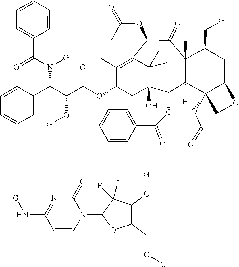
C(=O)(OC12C(CC(C[G])C3(C)C(=O)C(OC(=O)C)C4=C(C)C(OC(C(O[G])C(N(C(C5=CC=CC=C5)=O)[G])C5=CC=CC=C5)=O)CC(O)(C4(C)C)C(OC(C4=CC=CC=C4)=O)C31[H])OC2)C.C1=CN(C2OC(CO[G])C(O[G])C2(F)F)C(=O)N=C1N[G]
